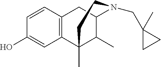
C12=C(C=CC(O)=C1)CC1C(C)C2(C)CCN1CC1(C)CC1
